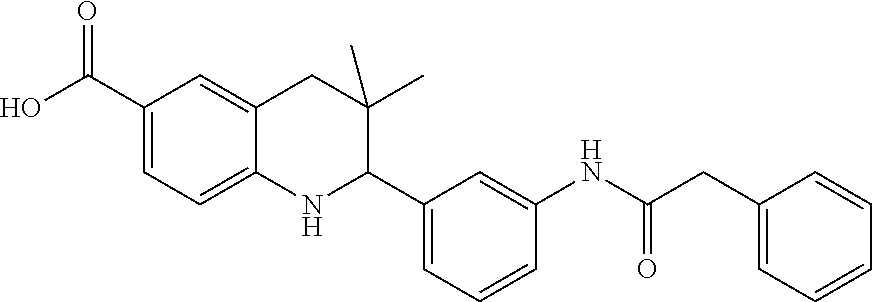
OC(C1=CC=C2C(=C1)CC(C)(C)C(C1=CC=CC(NC(CC3=CC=CC=C3)=O)=C1)N2)=O
